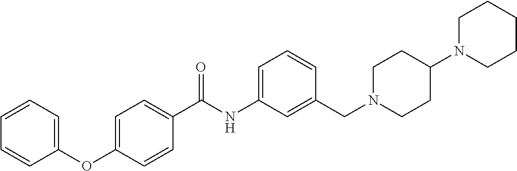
C1(OC2=CC=C(C(NC3=CC=CC(CN4CCC(N5CCCCC5)CC4)=C3)=O)C=C2)=CC=CC=C1
